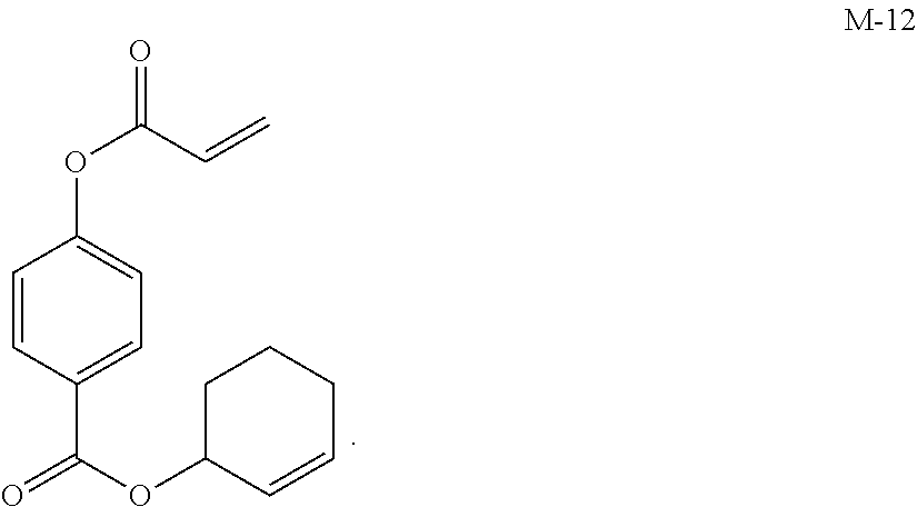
C1=CC(C(OC2C=CCCC2)=O)=CC=C1OC(=O)C=C
